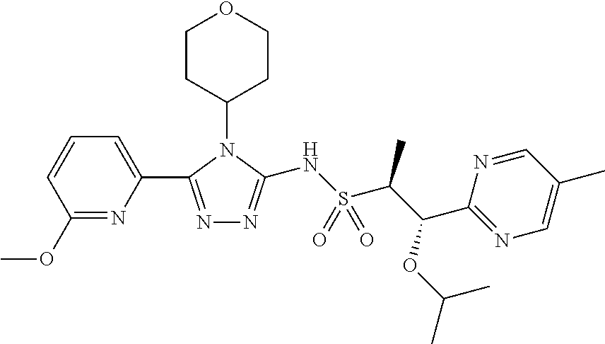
C1CC(N2C(C3=CC=CC(OC)=N3)=NN=C2NS(C(C(C2=NC=C(C)C=N2)OC(C)C)C)(=O)=O)CCO1
